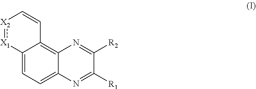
[X2]1:[X1]C2=CC=C3C(=C2C=C1)N=C([R2])C([R1])=N3
